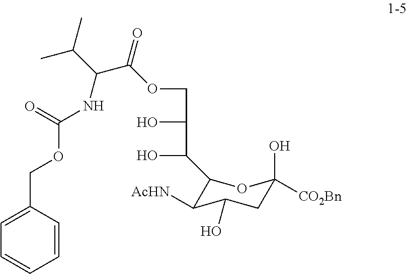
O(CC(O)C(O)C1C([AcHN])C(O)CC(O)([CO2Bn])O1)C(C(C(C)C)NC(OCC1=CC=CC=C1)=O)=O
